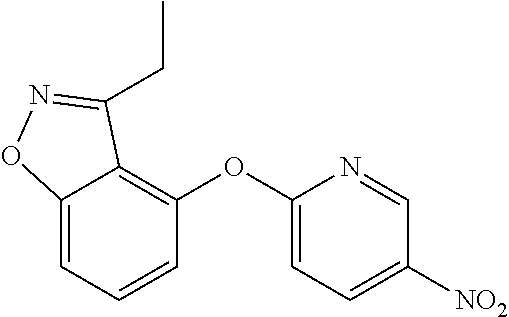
N1=CC([NO2])=CC=C1OC1=C2C(CC)=NOC2=CC=C1
